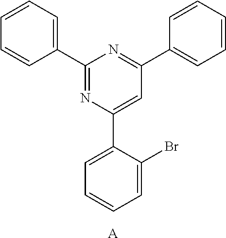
C1(C2=CC=CC=C2)=NC(C2=CC=CC=C2Br)=CC(C2=CC=CC=C2)=N1.[A]
